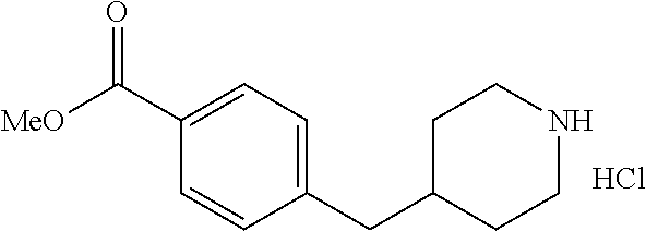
C1(CC2CCNCC2)=CC=C(C([MeO])=O)C=C1.Cl
